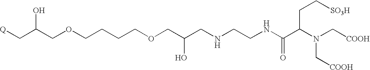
[Q]CC(COCCCCOCC(CNCCNC(C(N(C[COOH])C[COOH])CC[SO3H])=O)O)O
